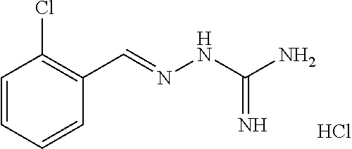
C1=CC=CC(C=NNC(N)=N)=C1Cl.Cl
